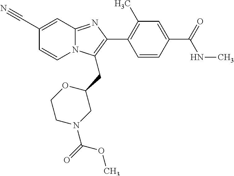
C1(C#N)=CC2=NC(C3=C(C)C=C(C(NC)=O)C=C3)=C(CC3CN(C(=O)OC)CCO3)N2C=C1
